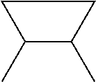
C1C(C)C(C)C1
